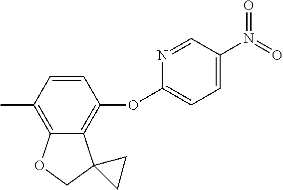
C1=CC(C)=C2C(=C1OC1=CC=C(N(=O)=O)C=N1)C1(CO2)CC1
